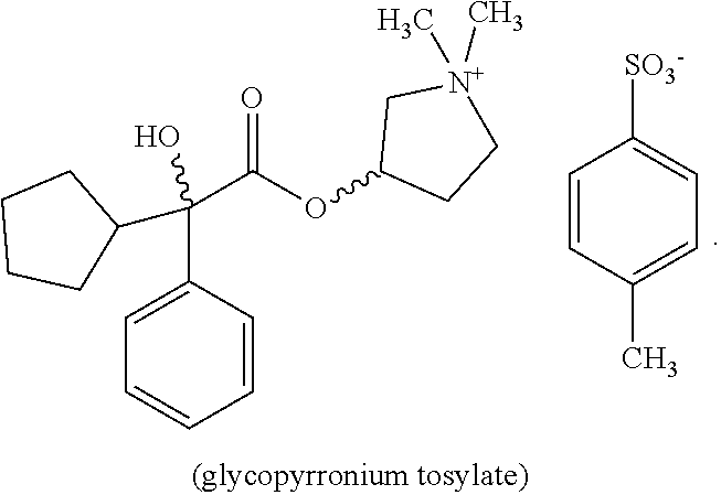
C1=CC(C(C(=O)OC2CC[N+](C)(C)C2)(C2CCCC2)O)=CC=C1.C1=CC(C)=CC=C1[SO3-]
